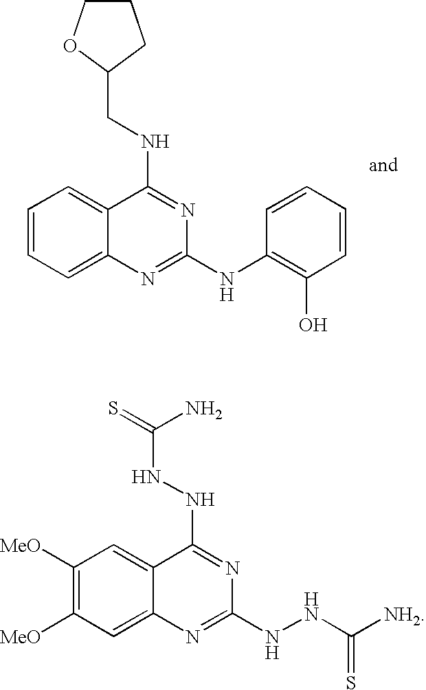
C1=CC=C2C(=C1)C(NCC1CCCO1)=NC(NC1=C(O)C=CC=C1)=N2.C1([MeO])=C([MeO])C=C2C(=C1)C(NNC(=S)N)=NC(NNC([NH2])=S)=N2
